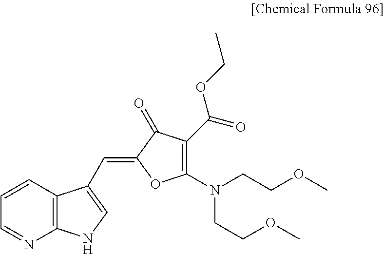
C12=C(C=CC=N1)C(C=C1C(=O)C(C(=O)OCC)=C(N(CCOC)CCOC)O1)=CN2
